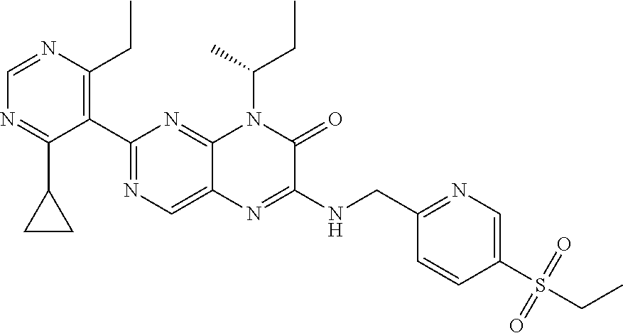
C1=NC(CC)=C(C2=NC=C3C(=N2)N(C(CC)C)C(=O)C(NCC2=NC=C(S(=O)(=O)CC)C=C2)=N3)C(C2CC2)=N1
